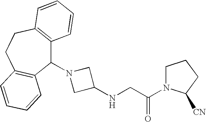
C1(N2CC(NCC(=O)N3CCCC3[CN])C2)C2=C(CCC3=C1C=CC=C3)C=CC=C2
